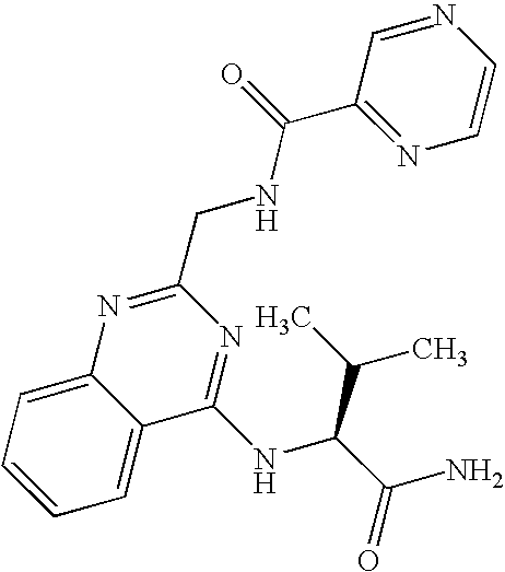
C1=C2C(=CC=C1)C(NC(C(C)C)C(N)=O)=NC(CNC(=O)C1=NC=CN=C1)=N2
